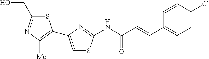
N(C(C=CC1=CC=C(Cl)C=C1)=O)C1=NC(C2=C([Me])N=C(CO)S2)=CS1
